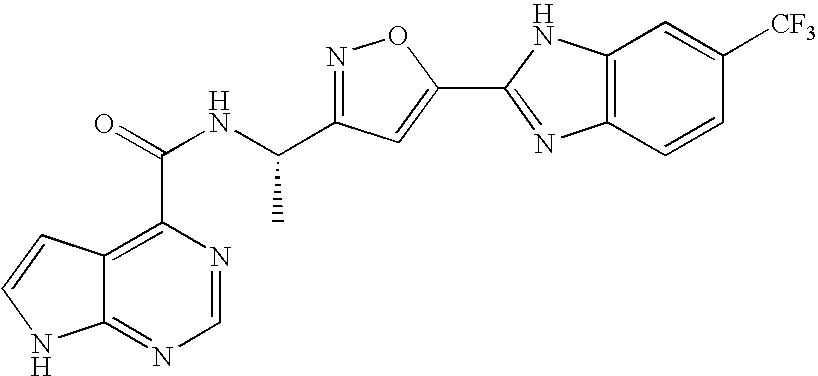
C12=NC=NC(C(=O)NC(C3=NOC(C4=NC5=C(N4)C=C([CF3])C=C5)=C3)C)=C1C=CN2
